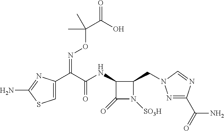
C1=C(C(C(NC2C(=O)N([SO3H])C2CN2N=C(C(N)=O)N=C2)=O)=NOC(C(O)=O)(C)C)N=C(N)S1
